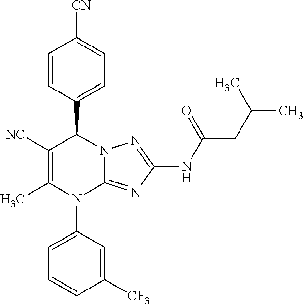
C1=CC(C2C([NC])=C(C)N(C3=CC=CC([CF3])=C3)C3=NC(NC(CC(C)C)=O)=NN23)=CC=C1[CN]
